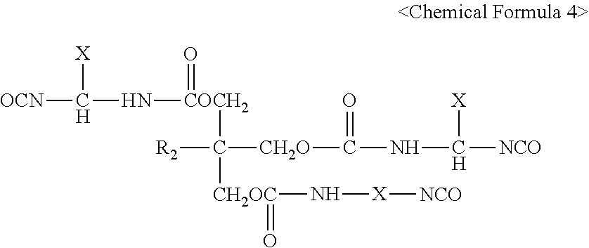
[OCN]C(N[COCH2](=O)C([CH2OC](=O)N[X][NCO])([R2])[CH2O]C(NC([NCO])[X])=O)[X]
